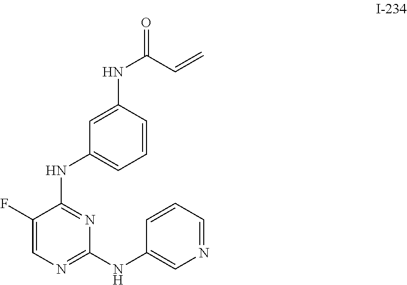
C1(NC(C=C)=O)=CC(NC2=NC(NC3=CN=CC=C3)=NC=C2F)=CC=C1
